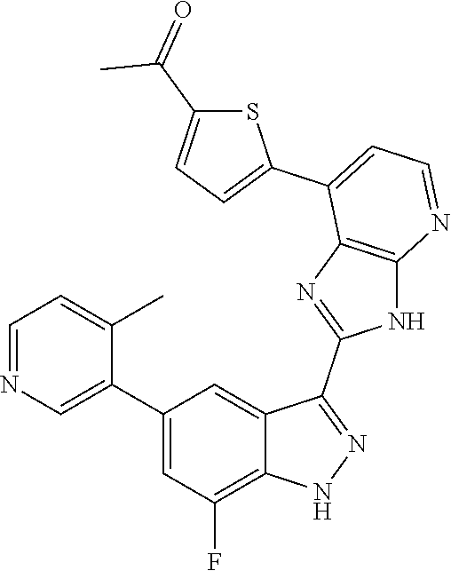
C1=NC=C(C2=CC(F)=C3C(=C2)C(C2=NC4=C(N2)N=CC=C4C2=CC=C(C(=O)C)S2)=NN3)C(C)=C1
